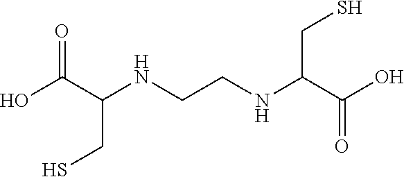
OC(C(NCCNC(C(O)=O)CS)CS)=O
